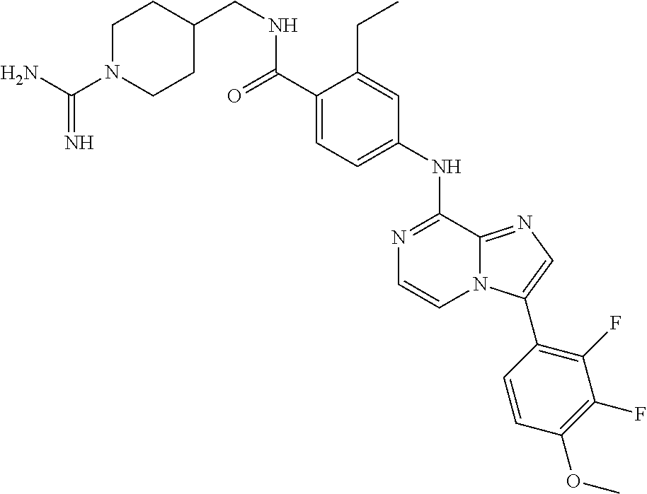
C1(C(=O)NCC2CCN(C(N)=N)CC2)=CC=C(NC2=NC=CN3C2=NC=C3C2=C(F)C(F)=C(OC)C=C2)C=C1CC
